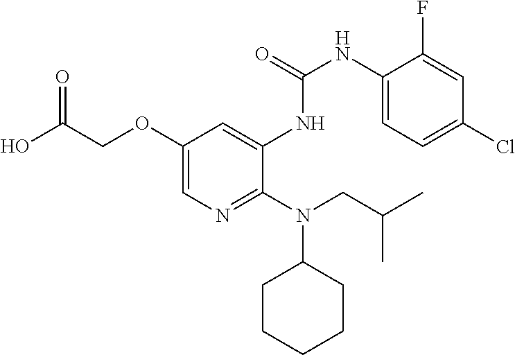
C1(OCC(O)=O)=CN=C(N(CC(C)C)C2CCCCC2)C(NC(NC2=CC=C(Cl)C=C2F)=O)=C1
